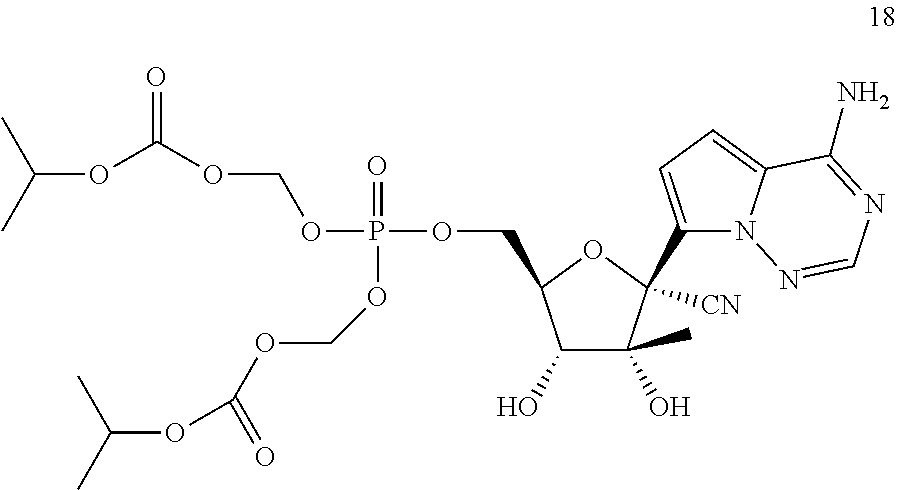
C1(O)C(O)(C)C(C2=CC=C3N2N=CN=C3N)([CN])OC1COP(OCOC(OC(C)C)=O)(=O)OCOC(OC(C)C)=O
